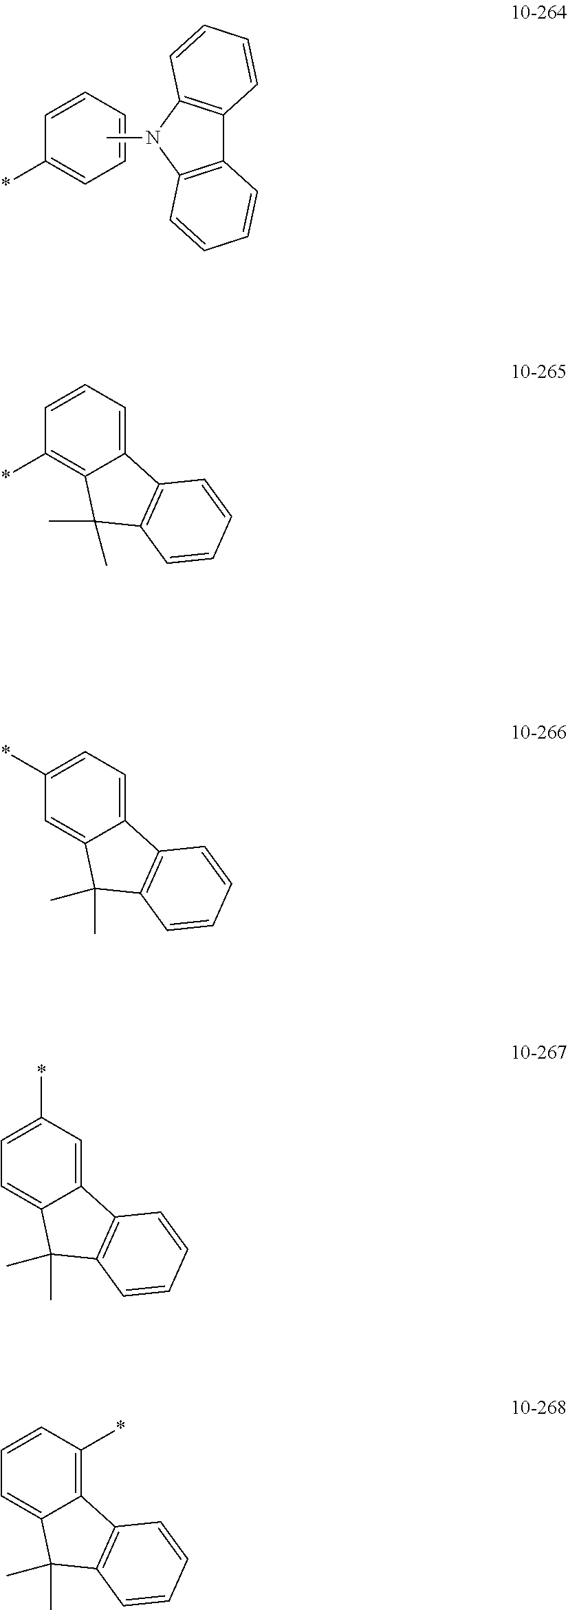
C1=CC=C2C(=C1*)C(C)(C)C1=C2C=CC=C1.C1(*)=CC=C2C(=C1)C(C)(C)C1=C2C=CC=C1.C1=C(*)C=C2C(=C1)C(C)(C)C1=C2C=CC=C1.C1=CC(*)=C2C(=C1)C(C)(C)C1=C2C=CC=C1.C1=CC=CC=C1*.CN1C2=C(C3=C1C=CC=C3)C=CC=C2
